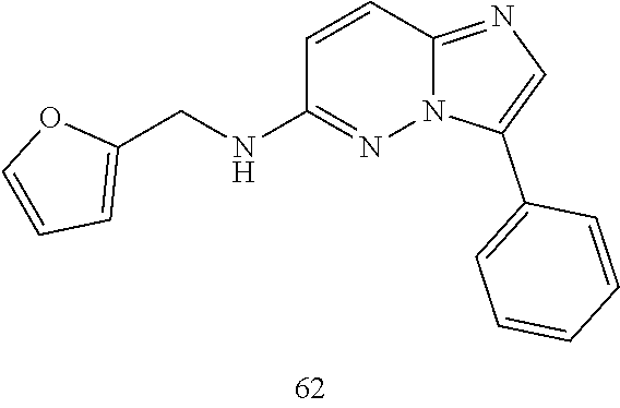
C1=CC=CC=C1C1=CN=C2C=CC(NCC3=CC=CO3)=NN12
